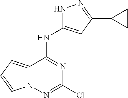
C12=CC=CN1N=C(Cl)N=C2NC1=CC(C2CC2)=NN1
